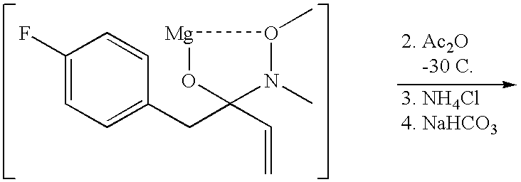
C1(F)=CC=C(CC2(C=C)N(C)O(C)[Mg]O2)C=C1
